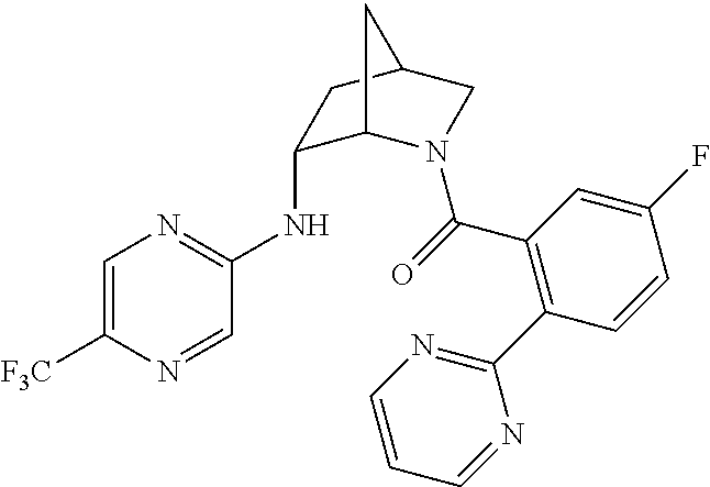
C1(NC2=NC=C([F3C])N=C2)C2N(C(=O)C3=C(C4=NC=CC=N4)C=CC(F)=C3)CC(C1)C2
